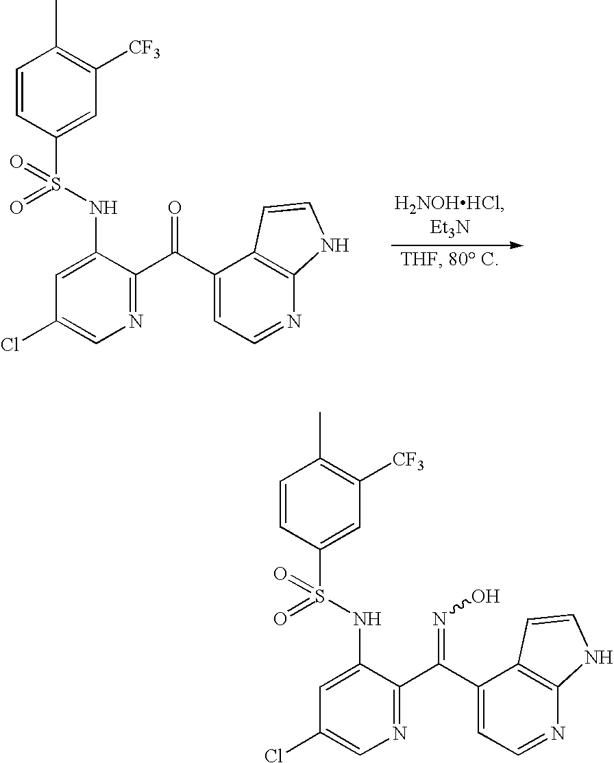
C1=CC(S(NC2=CC(Cl)=CN=C2C(C2=CC=NC3=C2C=CN3)=O)(=O)=O)=CC([CF3])=C1C.C1=CC(S(NC2=CC(Cl)=CN=C2C(C2=CC=NC3=C2C=CN3)=NO)(=O)=O)=CC([CF3])=C1C
